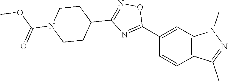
C12=C(C=C(C3=NC(C4CCN(C(=O)OC)CC4)=NO3)C=C1)N(C)N=C2C
